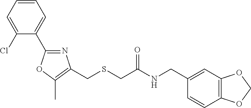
N1=C(C2=CC=CC=C2Cl)OC(C)=C1CSCC(NCC1=CC2=C(C=C1)OCO2)=O
